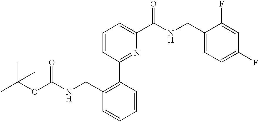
CC(OC(NCC1=C(C2=NC(C(NCC3=CC=C(F)C=C3F)=O)=CC=C2)C=CC=C1)=O)(C)C
